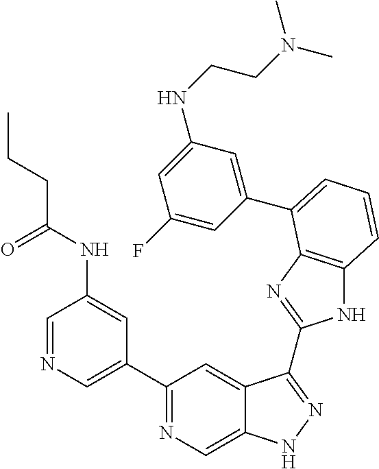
C1=NC=C(C2=NC=C3C(=C2)C(C2=NC4=C(N2)C=CC=C4C2=CC(NCCN(C)C)=CC(F)=C2)=NN3)C=C1NC(CCC)=O
